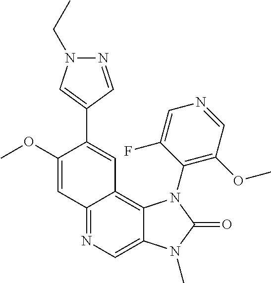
C12=NC=C3C(=C1C=C(C1=CN(CC)N=C1)C(OC)=C2)N(C1=C(OC)C=NC=C1F)C(=O)N3C
